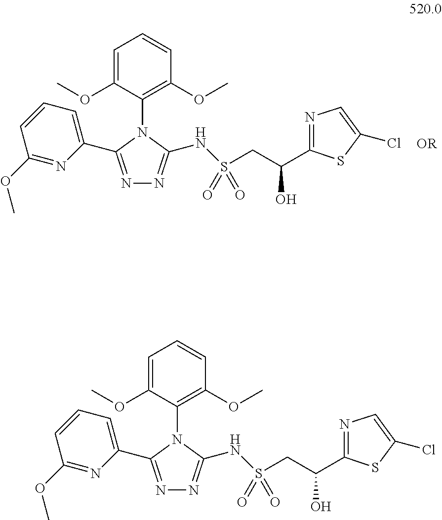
N1=C(C2=CC=CC(OC)=N2)N(C2=C(OC)C=CC=C2OC)C(NS(CC(C2=NC=C(Cl)S2)O)(=O)=O)=N1.N1=C(C2=CC=CC(OC)=N2)N(C2=C(OC)C=CC=C2OC)C(NS(CC(C2=NC=C(Cl)S2)O)(=O)=O)=N1
